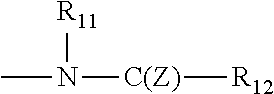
[R11]N(C)[C(Z)][R12]
